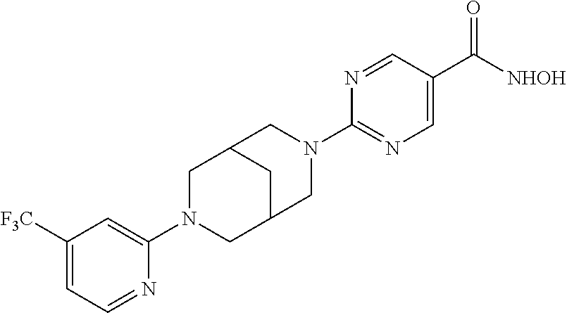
C12CN(C3=NC=C(C([NHOH])=O)C=N3)CC(CN(C3=CC([CF3])=CC=N3)C1)C2
